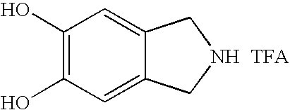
C1(O)=C(O)C=C2C(=C1)C[NH  TFA]C2
